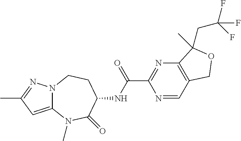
N12C(=CC(C)=N1)N(C)C(=O)C(NC(=O)C1=NC3=C(C=N1)COC3(CC(F)(F)F)C)CC2
